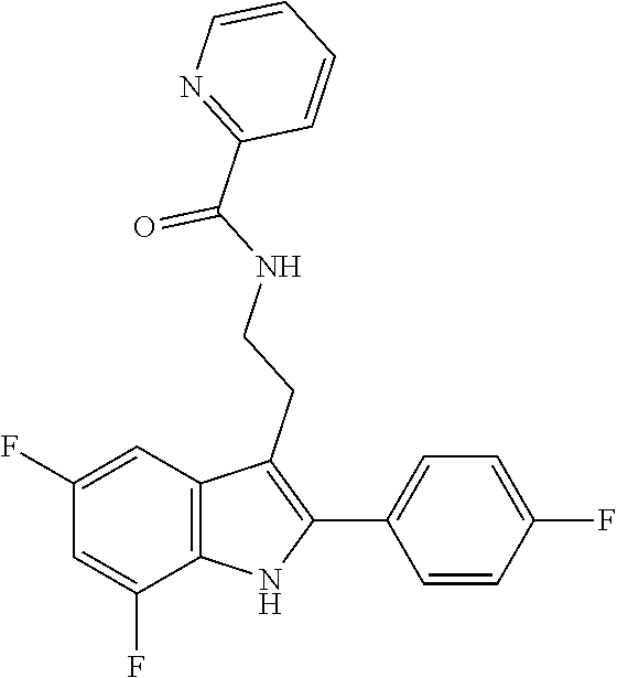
O=C(NCCC1=C(C2=CC=C(F)C=C2)NC2=C1C=C(F)C=C2F)C1=NC=CC=C1
